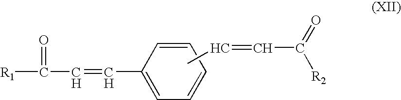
[R1]C(C=CC1=CC=CC=C1)=O.CC=CC([R2])=O
